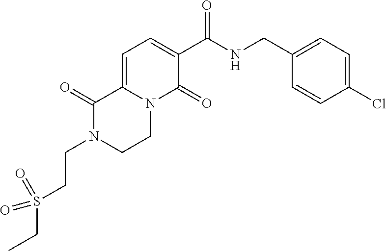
C(N1CCN2C(=CC=C(C(NCC3=CC=C(Cl)C=C3)=O)C2=O)C1=O)CS(CC)(=O)=O
